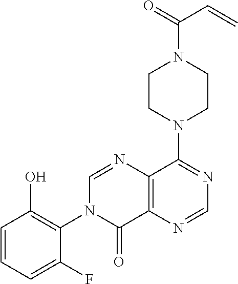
C1CN(C2=NC=NC3=C2N=CN(C2=C(O)C=CC=C2F)C3=O)CCN1C(=O)C=C
